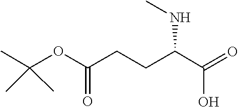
CC(C)(OC(CCC(C(=O)O)NC)=O)C
